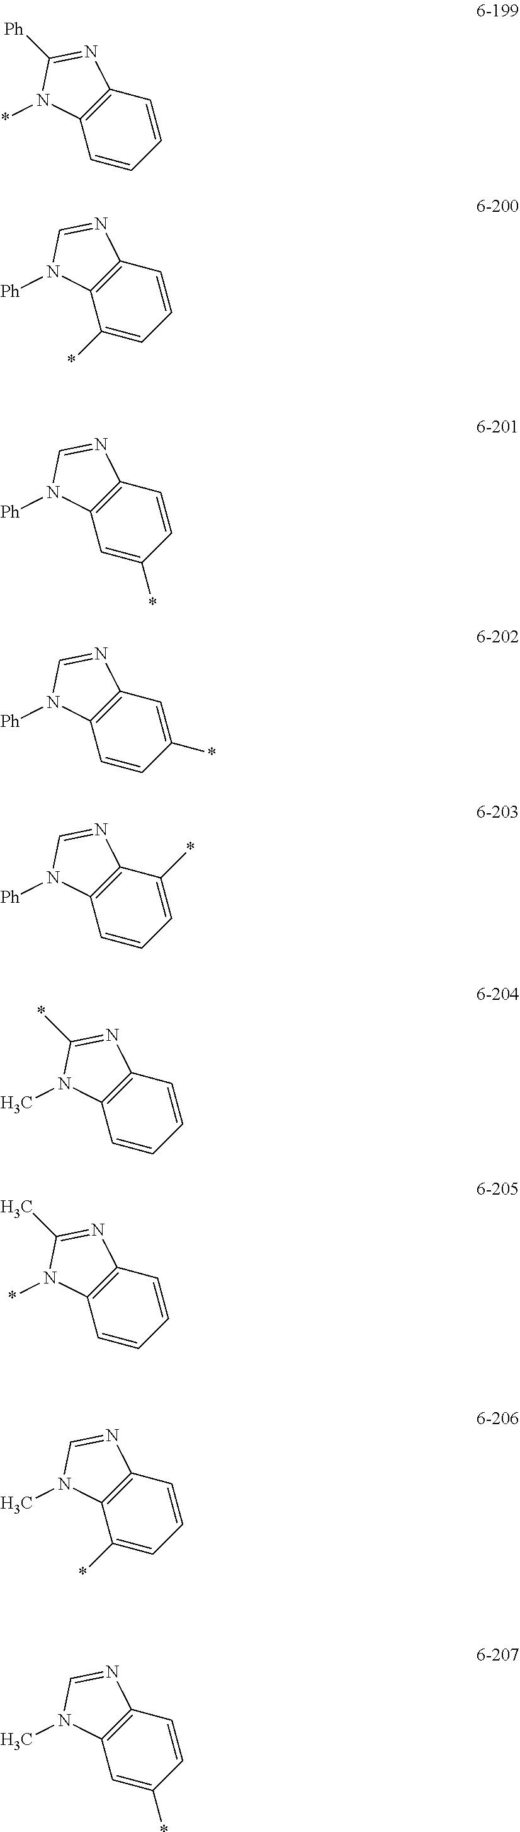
C1=CC=CC2=C1N=C([Ph])N2*.C1=CC=C(*)C2=C1N=CN2[Ph].C1=CC(*)=CC2=C1N=CN2[Ph].C1=C(*)C=CC2=C1N=CN2[Ph].C1(*)=CC=CC2=C1N=CN2[Ph].C1=CC=CC2=C1N=C(*)N2C.C1=CC=CC2=C1N=C(C)N2*.C1=CC=C(*)C2=C1N=CN2C.C1=CC(*)=CC2=C1N=CN2C
